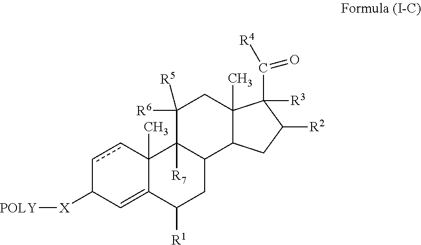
c1cC2(C)C(=CC1[X][POLY])C([R1])CC1C2([R7])C([R6])([R5])CC2(C)C1CC([R2])C2([R3])C(=O)[R4]
